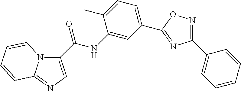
N12C(C(NC3=CC(C4=NC(C5=CC=CC=C5)=NO4)=CC=C3C)=O)=CN=C1C=CC=C2
